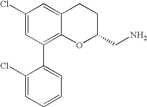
C1(Cl)=CC(C2=CC=CC=C2Cl)=C2C(=C1)CCC(CN)O2
